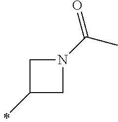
C1C(C)CN1C(=O)C
